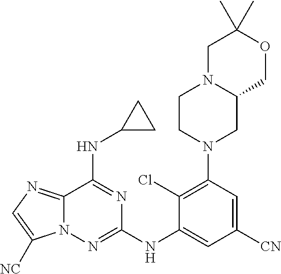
C12=NC=C([NC])N1N=C(NC1=CC([CN])=CC(N3CC4N(CC3)CC(C)(C)OC4)=C1Cl)N=C2NC1CC1
